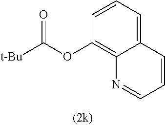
C1=CC=C2C(=C1OC([t-Bu])=O)N=CC=C2
